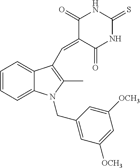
C1=CC=C2C(=C1)C(C=C1C(=O)NC(=S)NC1=O)=C(C)N2CC1=CC([OCH3])=CC([OCH3])=C1
